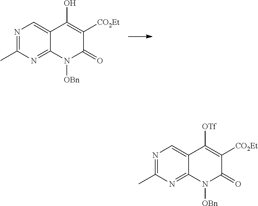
N1=C(C)N=C2C(=C1)C(O)=C([CO2Et])C(=O)N2[OBn].N1=C(C)N=C2C(=C1)C([OTf])=C([CO2Et])C(=O)N2[OBn]
